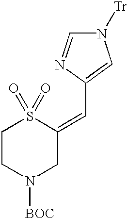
C1CN([BOC])CC(=CC2=CN([Tr])C=N2)S1(=O)=O
